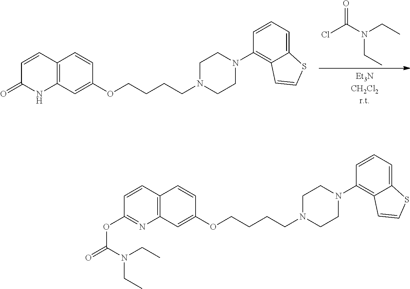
C1=CC2=C(NC1=O)C=C(OCCCCN1CCN(C3=C4C(=CC=C3)SC=C4)CC1)C=C2.N(CC)(CC)C(Cl)=O.C1=CC2=C(N=C1OC(=O)N(CC)CC)C=C(OCCCCN1CCN(C3=C4C(=CC=C3)SC=C4)CC1)C=C2
